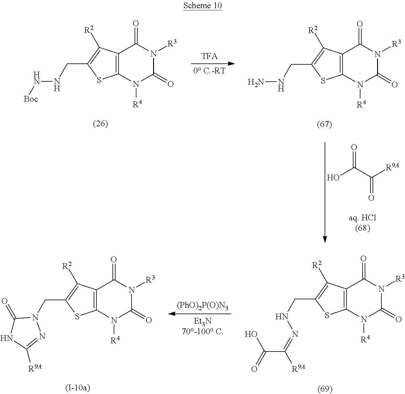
O=C(C([R9A])=O)O.C12=C(N([R4])C(=O)N([R3])C1=O)SC(CNN[Boc])=C2[R2].C12=C(N([R4])C(=O)N([R3])C1=O)SC(CNN)=C2[R2].C12=C(N([R4])C(=O)N([R3])C1=O)SC(CNN=C(C(O)=O)[R9A])=C2[R2].[(PhO)2P(O)N3].C12=C(N([R4])C(=O)N([R3])C1=O)SC(CN1C(=O)NC([R9A])=N1)=C2[R2]
